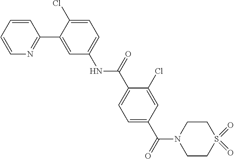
C1=CN=C(C2=CC(NC(C3=CC=C(C(N4CCS(=O)(=O)CC4)=O)C=C3Cl)=O)=CC=C2Cl)C=C1
